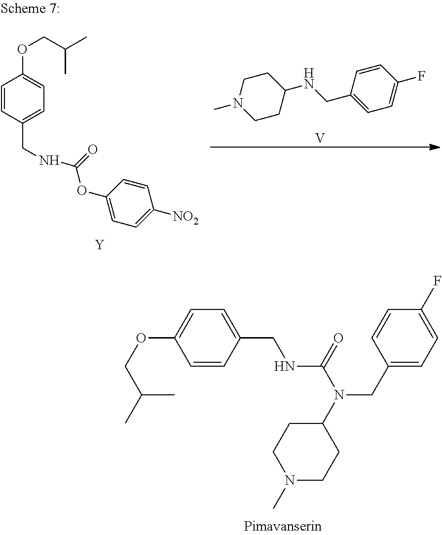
C1=CC(CNC(N(C2CCN(C)CC2)CC2=CC=C(F)C=C2)=O)=CC=C1OCC(C)C.C1CC(NCC2=CC=C(F)C=C2)CCN1C.[V].C1=CC(CNC(OC2=CC=C([NO2])C=C2)=O)=CC=C1OCC(C)C.[Y]
